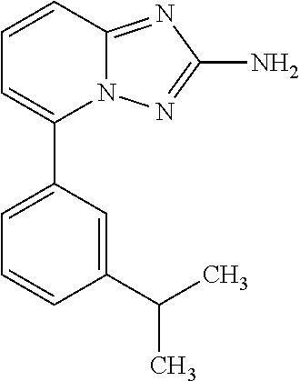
C1=CC2=NC(N)=NN2C(C2=CC=CC(C(C)C)=C2)=C1
